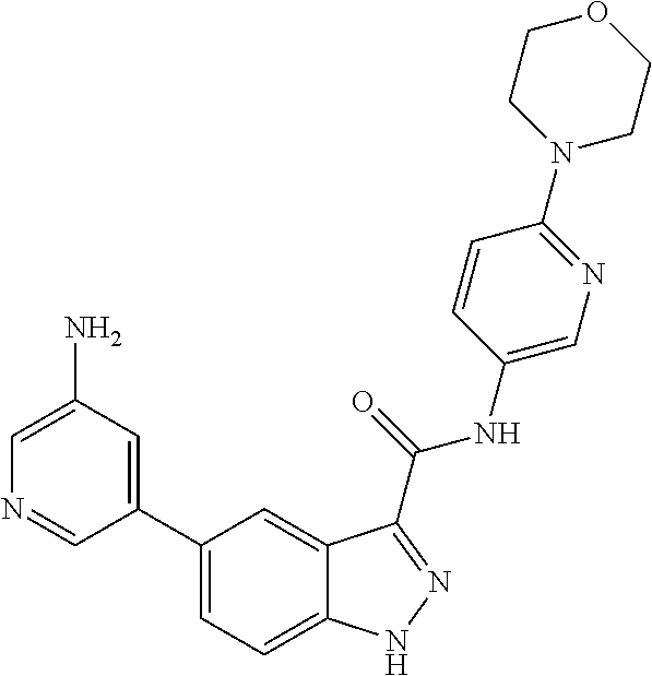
C1(N)=CN=CC(C2=CC=C3C(=C2)C(C(NC2=CN=C(N4CCOCC4)C=C2)=O)=NN3)=C1
